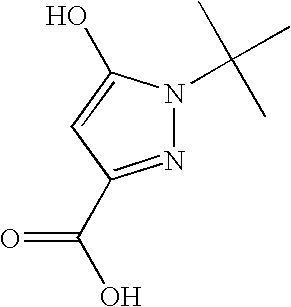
N1=C(C(O)=O)C=C(O)N1C(C)(C)C
